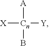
[X][Cn]([A])(B)[Y]
